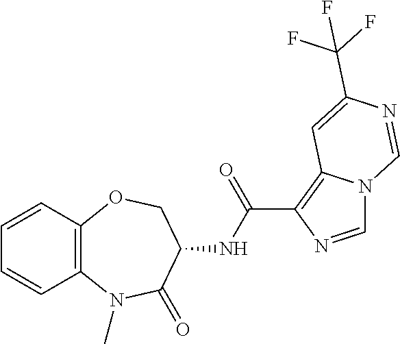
C12=C(C=CC=C1)OCC(NC(C1=C3N(C=N1)C=NC(C(F)(F)F)=C3)=O)C(=O)N2C
